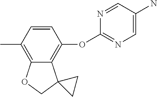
C1(C)=C2C(=C(OC3=NC=C(N)C=N3)C=C1)C1(CO2)CC1
